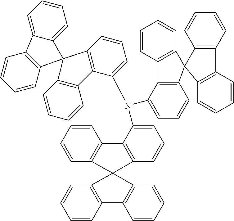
C1=CC2=C(C=C1)C1(C3=C2C=CC=C3)C2=C(C=CC=C2)C2=C1C=CC=C2N(C1=CC=CC2=C1C1=C(C=CC=C1)C21C2=C(C=CC=C2)C2=C1C=CC=C2)C1=CC=CC2=C1C1=C(C=CC=C1)C21C2=CC=CC=C2C2=C1C=CC=C2
